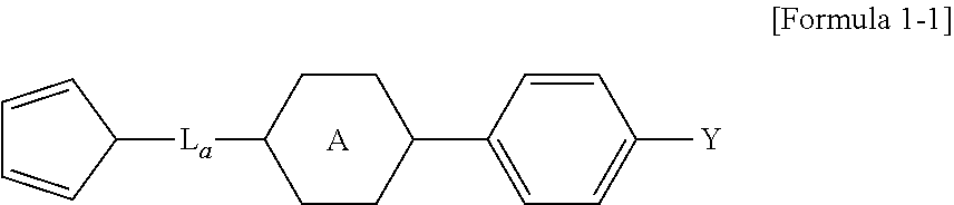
C1=CC([La]C2CCC(C3=CC=C([Y])C=C3)CC2)C=C1.[A]
